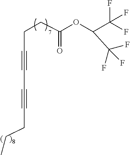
C(C#CC#CCCC)CC(OC(C(F)(F)F)C(F)(F)F)=O
